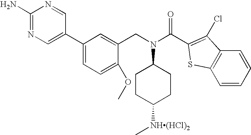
C1(N)=NC=C(C2=CC=C(OC)C(CN(C3CCC([NH(HCl)2]C)CC3)C(C3=C(Cl)C4=C(S3)C=CC=C4)=O)=C2)C=N1
